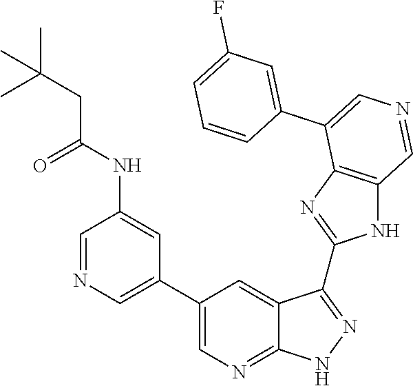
C1=NC=C(C2=CN=C3C(=C2)C(C2=NC4=C(N2)C=NC=C4C2=CC(F)=CC=C2)=NN3)C=C1NC(CC(C)(C)C)=O
